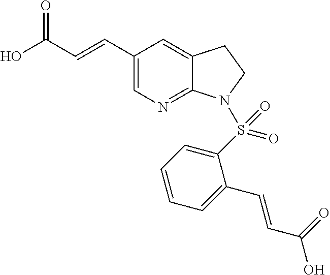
C1(C=CC(O)=O)=CN=C2C(=C1)CCN2S(C1=CC=CC=C1C=CC(O)=O)(=O)=O
